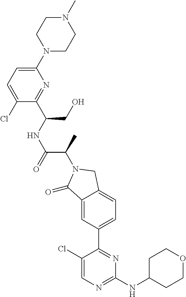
C1(=O)C2=CC(C3=NC(NC4CCOCC4)=NC=C3Cl)=CC=C2CN1C(C(=O)NC(CO)C1=NC(N2CCN(C)CC2)=CC=C1Cl)C
